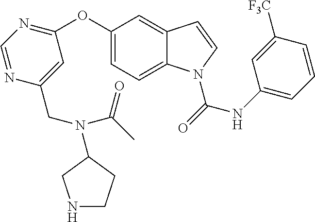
C1=NC(CN(C2CCNC2)C(C)=O)=CC(OC2=CC=C3C(=C2)C=CN3C(NC2=CC=CC([F3C])=C2)=O)=N1
